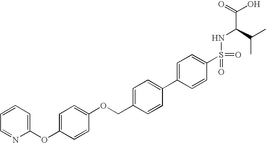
C1=C(OC2=CC=CC=N2)C=CC(OCC2=CC=C(C3=CC=C(S(NC(C(C)C)C(=O)O)(=O)=O)C=C3)C=C2)=C1
